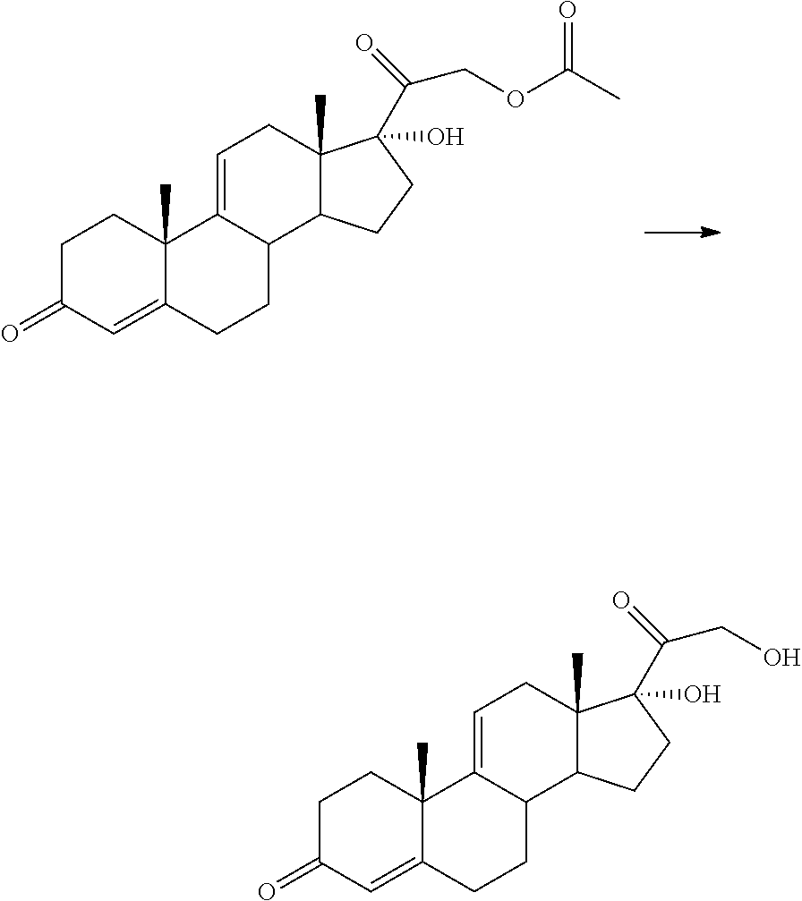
C1C(=O)C=C2C(C)(C1)C1=CCC3(C)C(C1CC2)CCC3(O)C(COC(=O)C)=O.C1C(=O)C=C2C(C)(C1)C1=CCC3(C)C(C1CC2)CCC3(O)C(CO)=O
